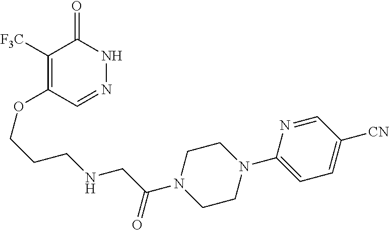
C1([F3C])=C(OCCCNCC(N2CCN(C3=CC=C([CN])C=N3)CC2)=O)C=NNC1=O
